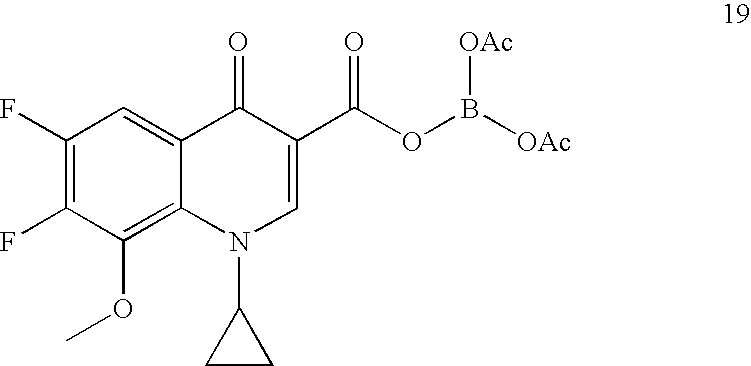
C1(F)=C(F)C(OC)=C2C(=C1)C(=O)C(C(OB([OAc])[OAc])=O)=CN2C1CC1
